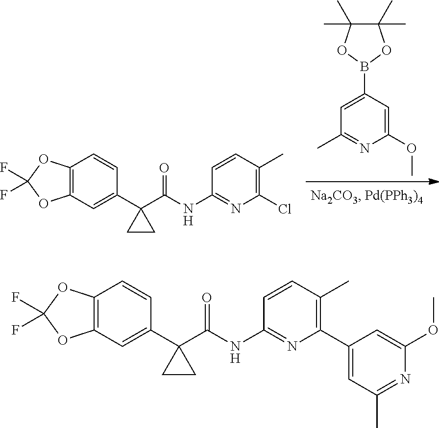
C12=C(C=C(C3(C(NC4=NC(C5=CC(C)=NC(OC)=C5)=C(C)C=C4)=O)CC3)C=C1)OC(F)(F)O2.C1(C)=NC(OC)=CC(B2OC(C)(C)C(C)(C)O2)=C1.C12=C(C=C(C3(C(NC4=NC(Cl)=C(C)C=C4)=O)CC3)C=C1)OC(F)(F)O2
